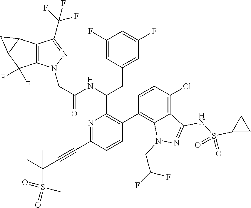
C1(F)=CC(CC(C2=C(C3=C4C(=C(Cl)C=C3)C(NS(=O)(C3CC3)=O)=NN4CC(F)F)C=CC(C#CC(S(C)(=O)=O)(C)C)=N2)NC(=O)CN2C3=C(C(C(F)(F)F)=N2)C2C(C3(F)F)C2)=CC(F)=C1
